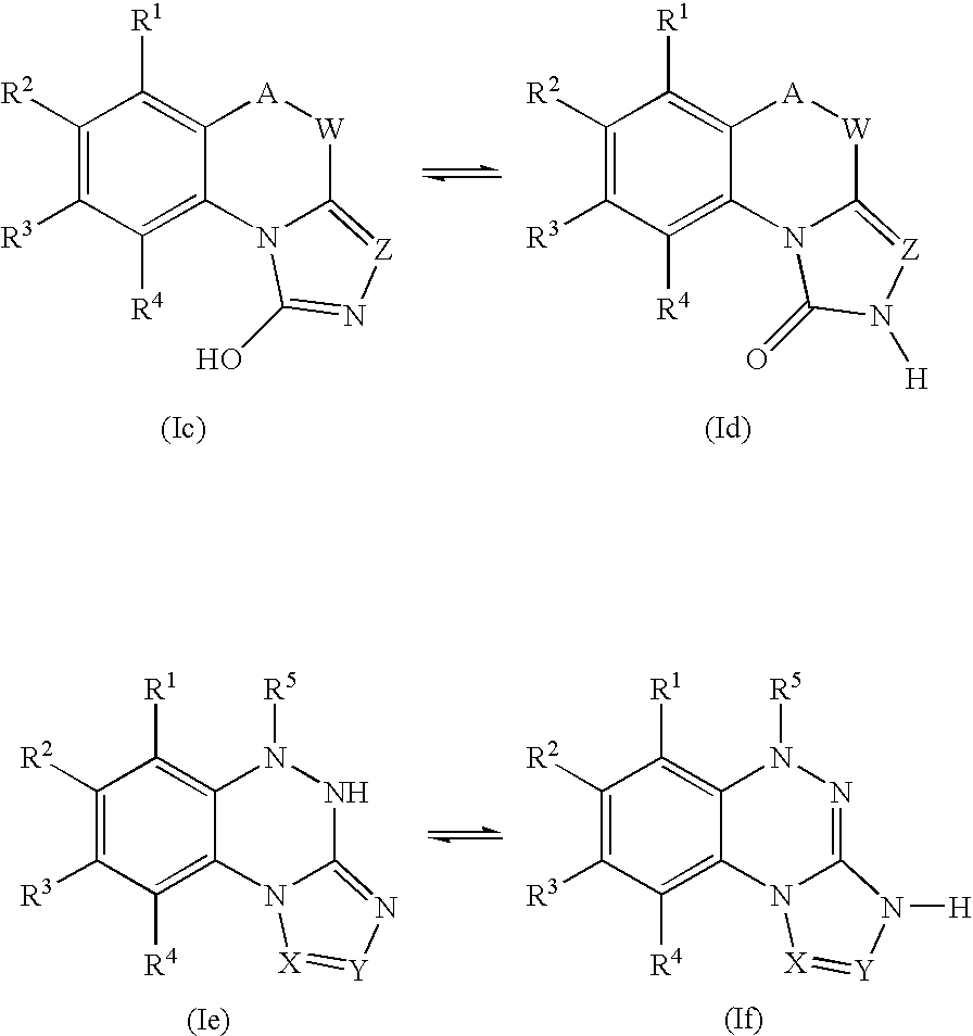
C1([R2])=C([R3])C([R4])=C2C(=C1[R1])[A][W]C1=[Z]N=C(O)N21.C1([R2])=C([R3])C([R4])=C2C(=C1[R1])[A][W]C1=[Z]N([H])C(=O)N21.C1([R2])=C([R3])C([R4])=C2C(=C1[R1])N([R5])NC1=N[Y]=[X]N21.C1([R2])=C([R3])C([R4])=C2C(=C1[R1])N([R5])N=C1N2[X]=[Y]N1[H]
